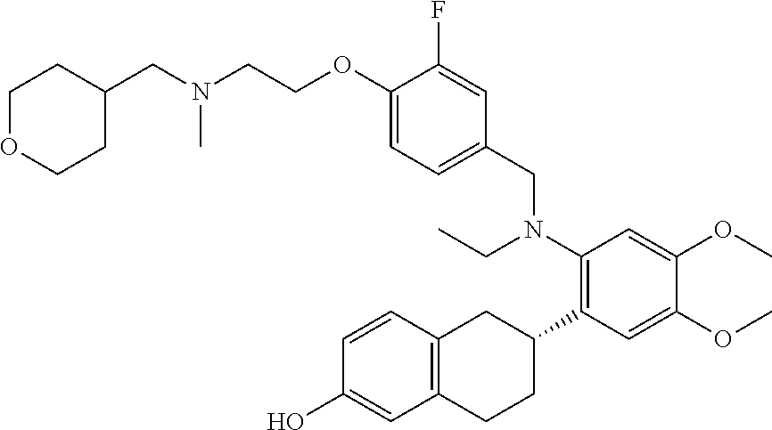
N(CCOC1=CC=C(CN(C2=C(C3CC4=C(CC3)C=C(O)C=C4)C=C(OC)C(OC)=C2)CC)C=C1F)(C)CC1CCOCC1
